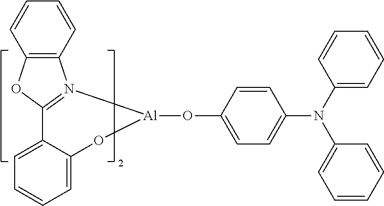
C1=CC2=C(C=C1)N1=C(O2)C2=CC=CC=C2O[Al]1OC1=CC=C(N(C2=CC=CC=C2)C2=CC=CC=C2)C=C1
